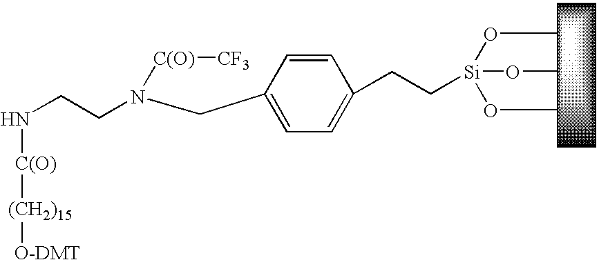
CO[Si](OC)(OC)CCC1=CC=C(CN(CCN[C(O)][(CH2)15][O-DMT])[C(O)][CF3])C=C1
